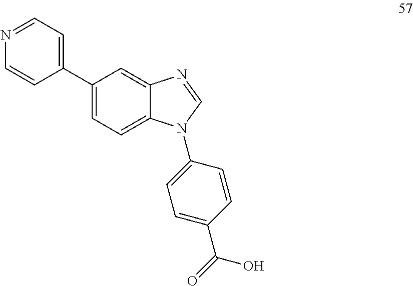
C1(C2=CC=C3C(=C2)N=CN3C2=CC=C(C(=O)O)C=C2)=CC=NC=C1
